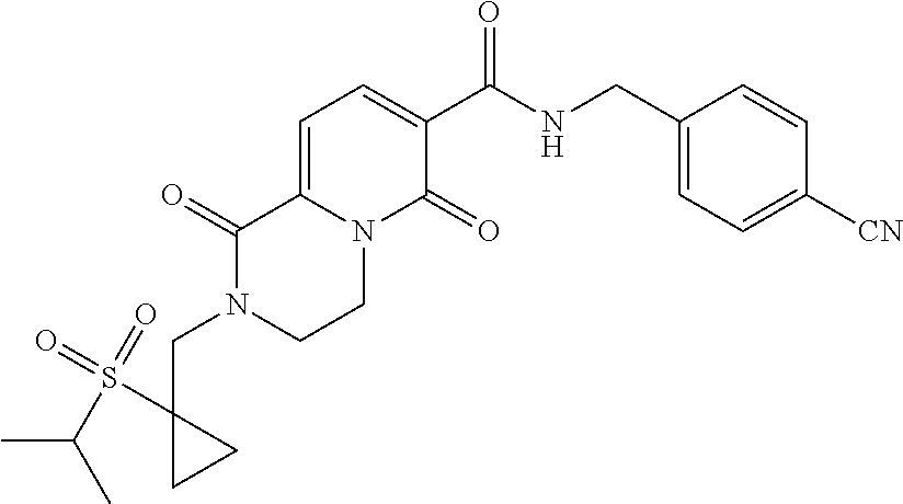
C(N1CCN2C(=CC=C(C(NCC3=CC=C([CN])C=C3)=O)C2=O)C1=O)C1(S(=O)(=O)C(C)C)CC1
